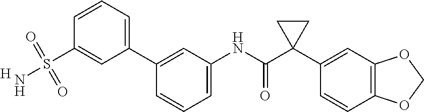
C1(C2=CC=CC(S(N)(=O)=O)=C2)=CC(NC(C2(C3=CC4=C(C=C3)OCO4)CC2)=O)=CC=C1.[H]
